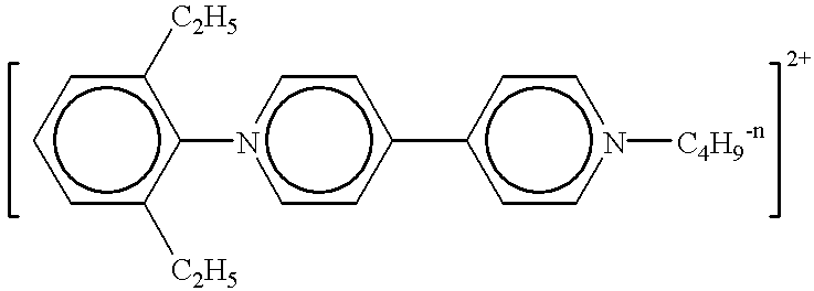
c1cc([C2H5])c(-n2ccc(-c3ccn([C4H9-n])cc3)cc2)c([C2H5])c1
